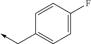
C1=C(F)C=CC(C->C)=C1
